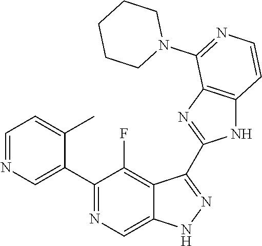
C1=NC=C(C2=NC=C3C(=C2F)C(C2=NC4=C(N2)C=CN=C4N2CCCCC2)=NN3)C(C)=C1
